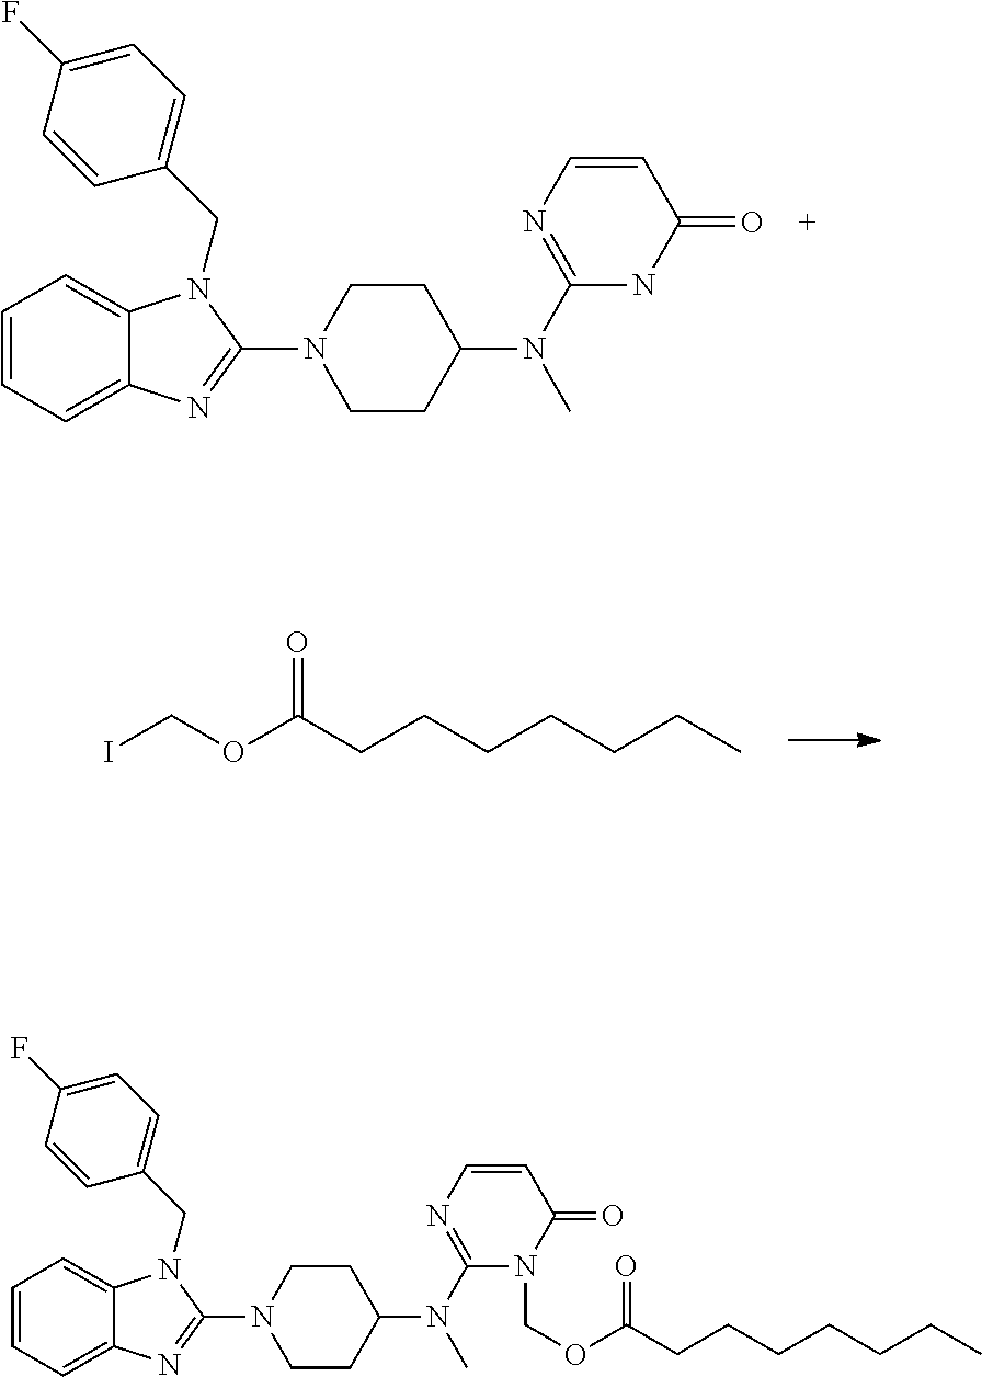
C1=CC=C2C(=C1)N(CC1=CC=C(F)C=C1)C(N1CCC(N(C)C3=NC=CC(=O)N3)CC1)=N2.ICOC(CCCCCCC)=O.C1=CC=C2C(=C1)N(CC1=CC=C(F)C=C1)C(N1CCC(N(C)C3=NC=CC(=O)N3COC(=O)CCCCCCC)CC1)=N2
